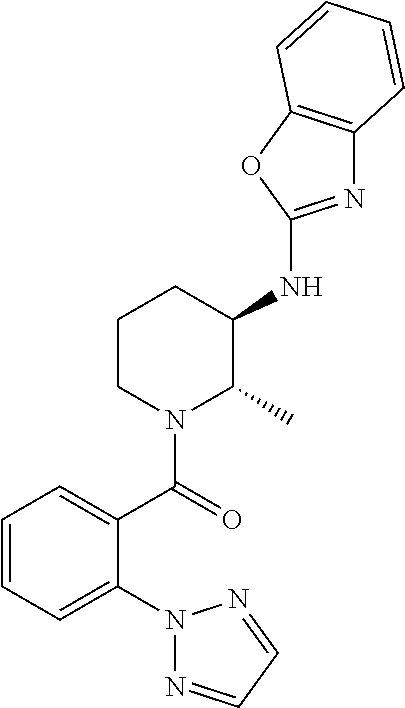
C1=CC=C(N2N=CC=N2)C(C(=O)N2C(C)C(NC3=NC4=C(O3)C=CC=C4)CCC2)=C1
